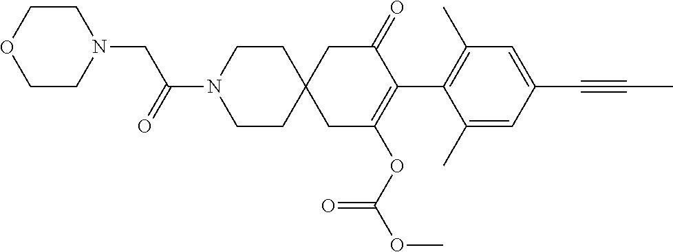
C1(C)=CC(C#CC)=CC(C)=C1C1=C(OC(OC)=O)CC2(CC1=O)CCN(C(=O)CN1CCOCC1)CC2
